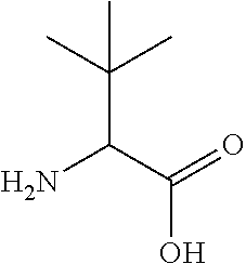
C(C(=O)O)(N)C(C)(C)C
